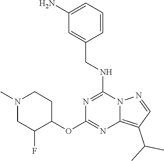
C1(N)=CC=CC(CNC2=NC(OC3CCN(C)CC3F)=NC3=C(C(C)C)C=NN23)=C1
